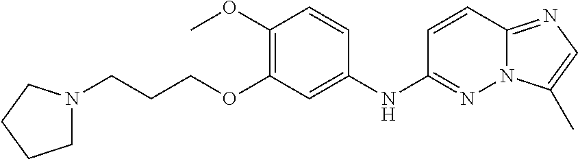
C1N(CCCOC2=C(OC)C=CC(NC3=NN4C(=NC=C4C)C=C3)=C2)CCC1
